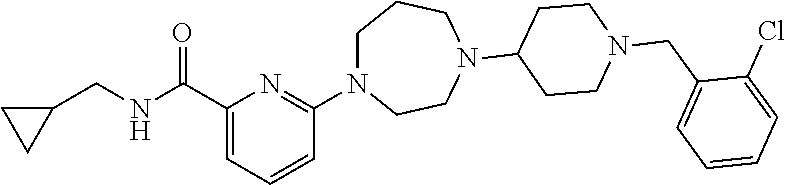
C1(C(=O)NCC2CC2)=CC=CC(N2CCCN(C3CCN(CC4=CC=CC=C4Cl)CC3)CC2)=N1
